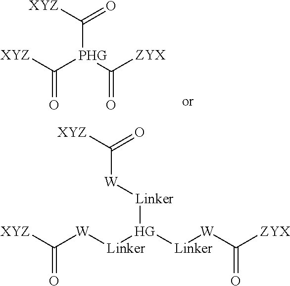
C([PHG](C([ZYX])=O)C([XYZ])=O)([XYZ])=O.C([W][Linker][HG]([Linker][W]C([ZYX])=O)[Linker][W]C([XYZ])=O)([XYZ])=O
